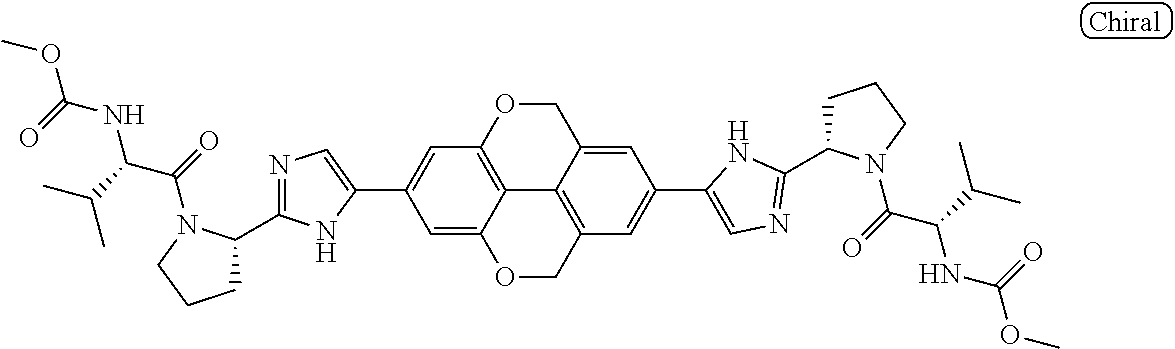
C1(C2=CC3=C4C(=C2)OCC2=C4C(=CC(C4=CN=C(C5CCCN5C(C(C(C)C)NC(=O)OC)=O)N4)=C2)CO3)=CN=C(C2CCCN2C(=O)C(C(C)C)NC(=O)OC)N1
